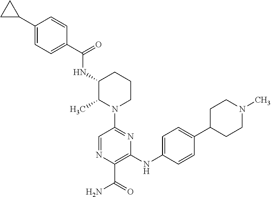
C1(C2CC2)=CC=C(C(=O)NC2C(C)N(C3=NC(NC4=CC=C(C5CCN(C)CC5)C=C4)=C(C(=O)N)N=C3)CCC2)C=C1
